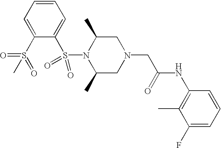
N1(S(C2=CC=CC=C2S(=O)(=O)C)(=O)=O)C(C)CN(CC(=O)NC2=C(C)C(F)=CC=C2)CC1C
